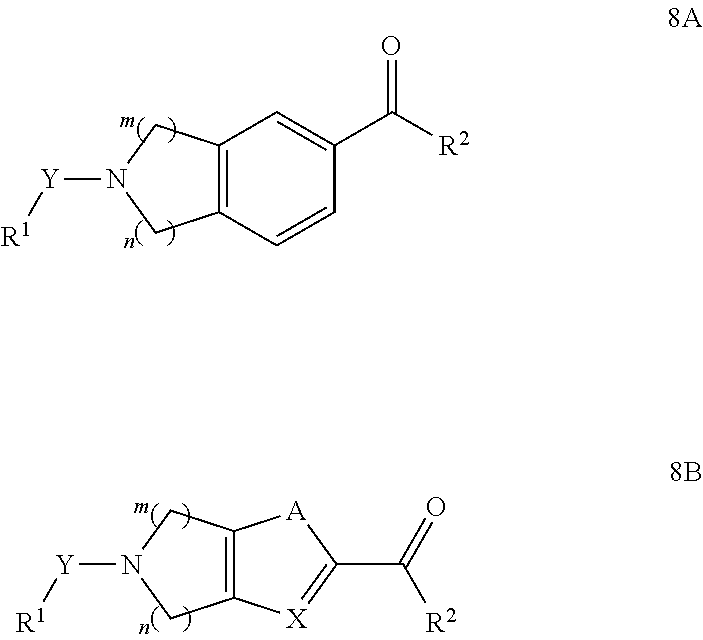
C12=C(C=CC(C([R2])=O)=C1)CN([Y][R1])C2.C12=C(CN([Y][R1])C1)[A]C(C(=O)[R2])=[X]2
